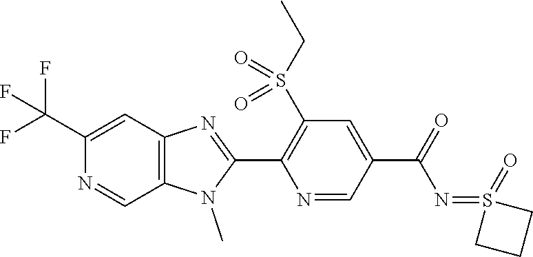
C1(C(F)(F)F)=CC2=C(C=N1)N(C)C(C1=C(S(CC)(=O)=O)C=C(C(N=S3(=O)CCC3)=O)C=N1)=N2
